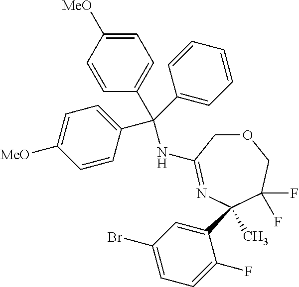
C1(C2(C)N=C(NC(C3=CC=C([MeO])C=C3)(C3=CC=CC=C3)C3=CC=C([MeO])C=C3)COCC2(F)F)=CC(Br)=CC=C1F
